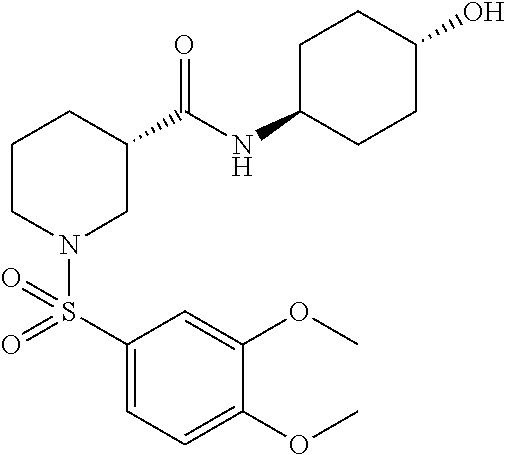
C1(S(N2CC(C(=O)NC3CCC(O)CC3)CCC2)(=O)=O)=CC=C(OC)C(OC)=C1
